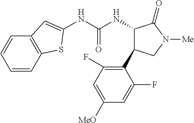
C1=CC2=C(C=C1)C=C(NC(NC1C(C3=C(F)C=C([OMe])C=C3F)CN([Me])C1=O)=O)S2
